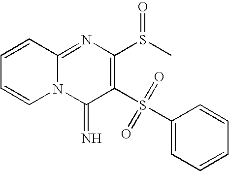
C1=CC(S(C2=C(S(=O)C)N=C3N(C2=N)C=CC=C3)(=O)=O)=CC=C1
